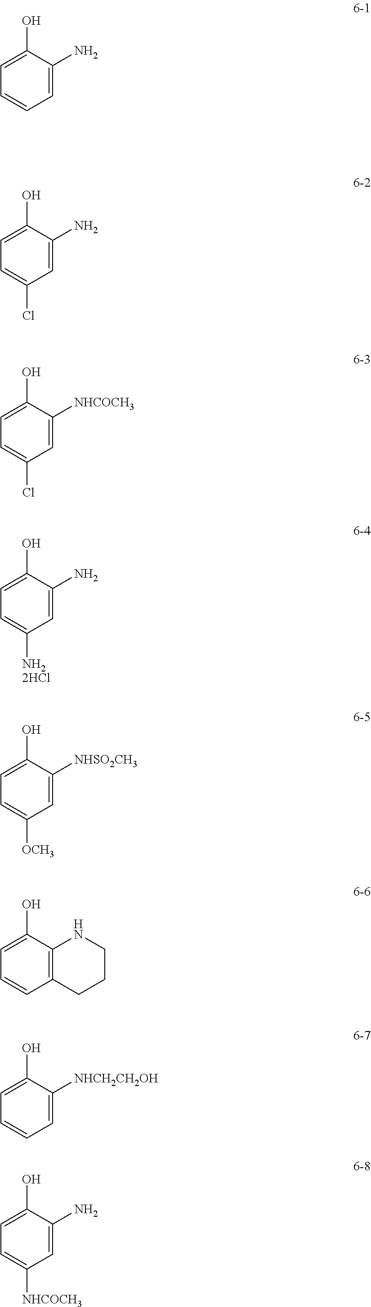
C1(O)=CC=CC=C1N.C1(O)=CC=C(Cl)C=C1N.C1(O)=CC=C(Cl)C=C1[NHCOCH3].C1(O)=CC=C([NH22HCl])C=C1N.C1(O)=CC=C([OCH3])C=C1[NHSO2CH3].C1(O)=CC=CC2=C1NCCC2.C1(O)=CC=CC=C1[NHCH2CH2OH].C1(O)=CC=C([NHCOCH3])C=C1N
